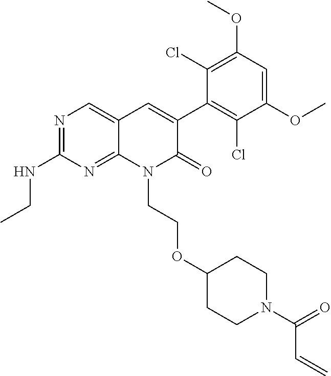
C1(NCC)=NC=C2C(=N1)N(CCOC1CCN(C(=O)C=C)CC1)C(=O)C(C1=C(Cl)C(OC)=CC(OC)=C1Cl)=C2
